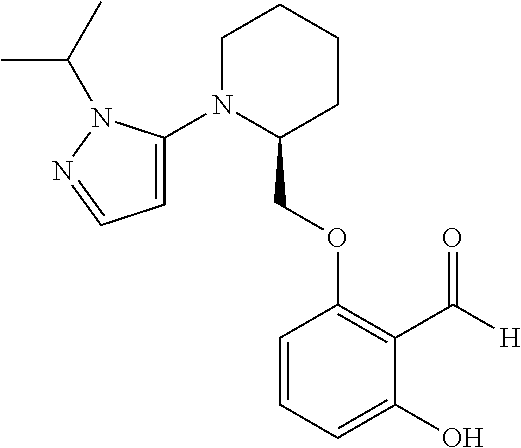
C1N(C2=CC=NN2C(C)C)C(COC2=C(C([H])=O)C(O)=CC=C2)CCC1
